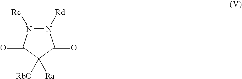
N1([Rd])N([Rc])C(=O)C([Ra])([RbO])C1=O
